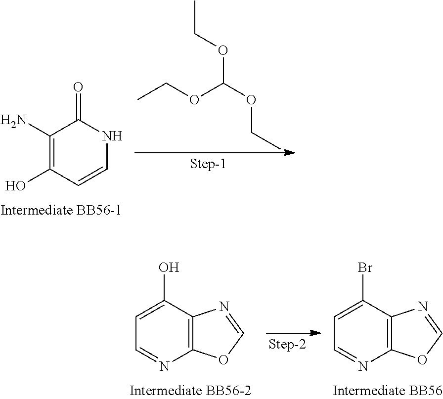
C(OCC)(OCC)OCC.C1(N)=C(O)C=CNC1=O.C1=C(O)C2=C(N=C1)OC=N2.C1=C(Br)C2=C(N=C1)OC=N2
